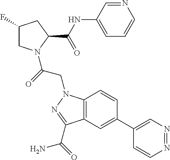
C12=C(C=C(C3=CN=NC=C3)C=C1)C(C(=O)N)=NN2CC(=O)N1CC(F)CC1C(NC1=CC=CN=C1)=O
